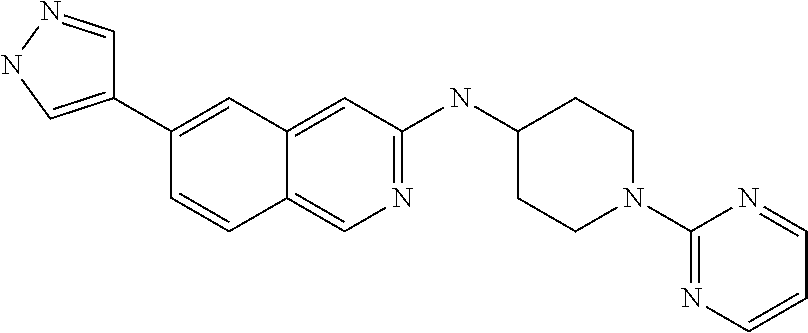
C1=CC2=CN=C(NC3CCN(C4=NC=CC=N4)CC3)C=C2C=C1C1=CNN=C1
